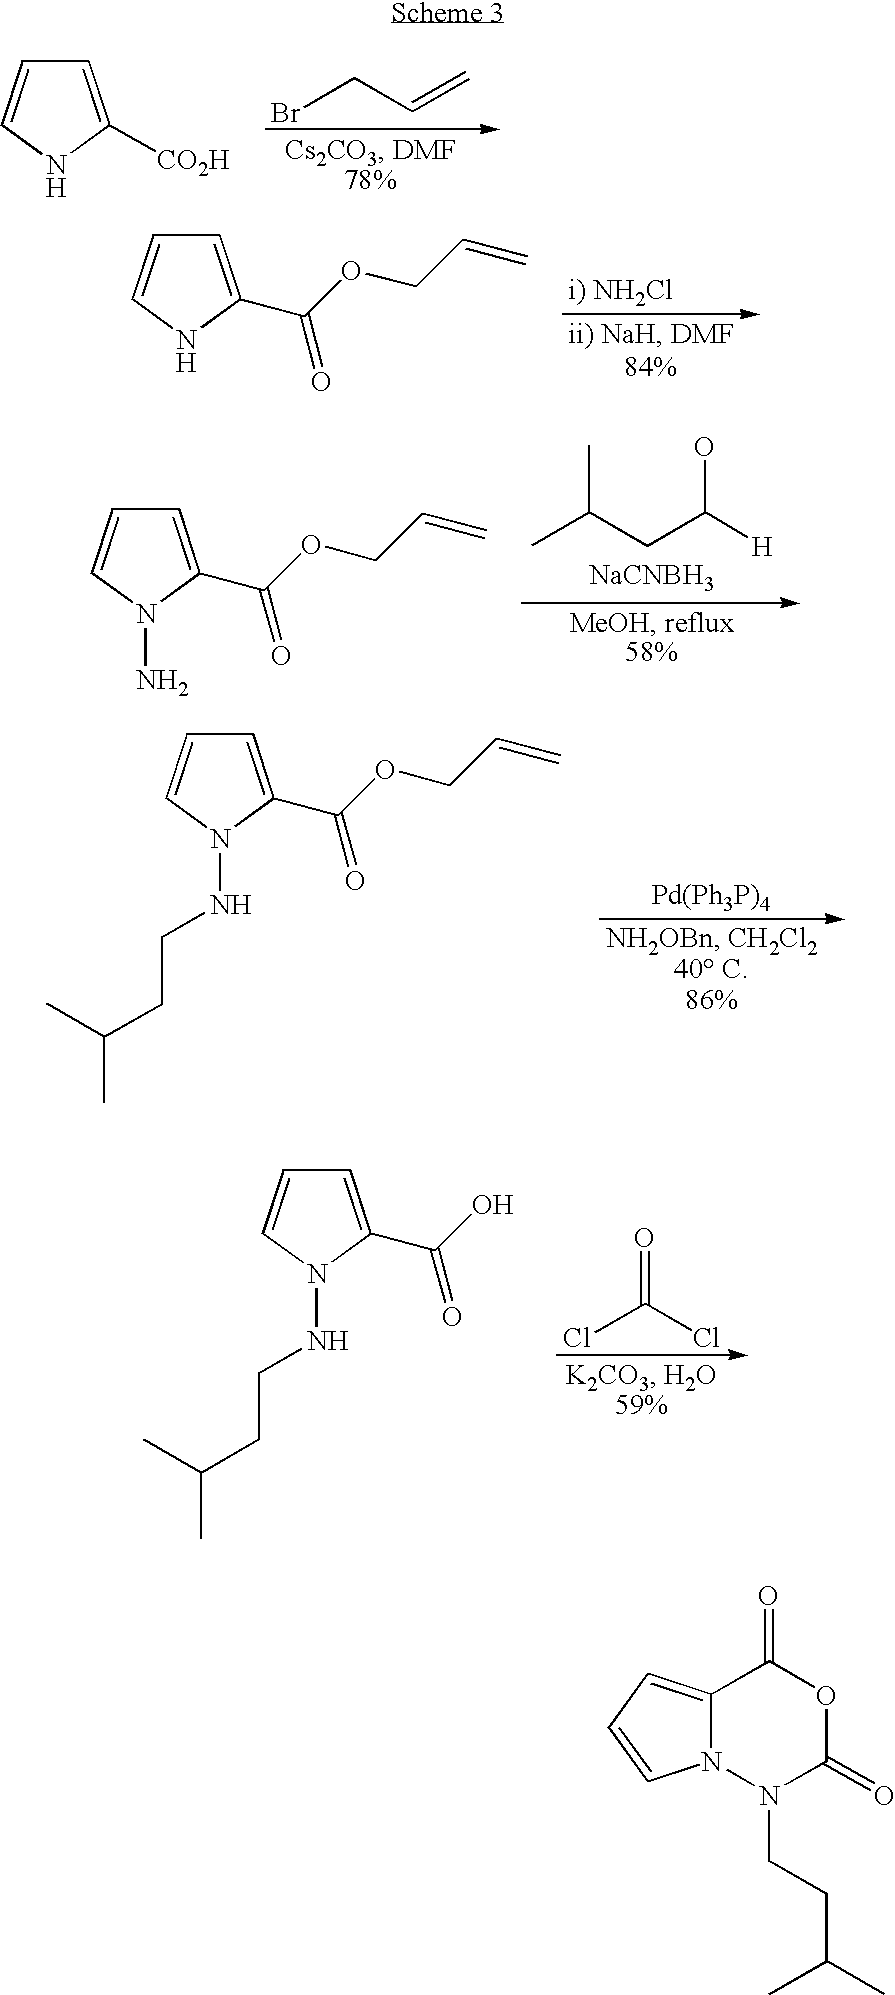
BrCC=C.C1=C([CO2H])NC=C1.C1=C(C(OCC=C)=O)NC=C1.CC(CC([H])O)C.[NaCNBH3].C1=C(C(OCC=C)=O)N(N)C=C1.C1=C(C(OCC=C)=O)N(NCCC(C)C)C=C1.O=C(Cl)Cl.C1=C(C(O)=O)N(NCCC(C)C)C=C1.C(CCN1C(=O)OC(=O)C2=CC=CN12)(C)C
